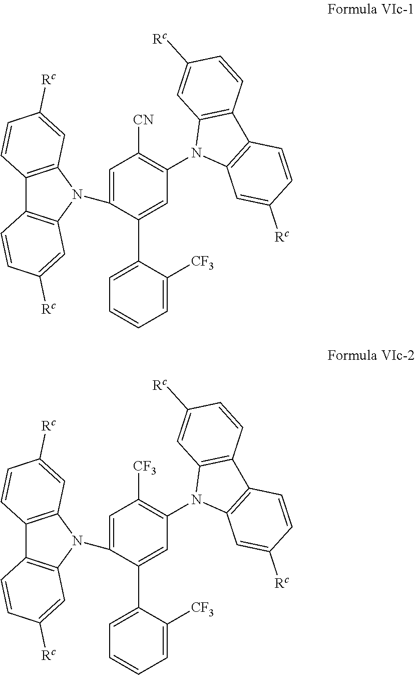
C1=C(N2C3=C(C4=C2C=C([Rc])C=C4)C=CC([Rc])=C3)C(C2=CC=CC=C2[CF3])=CC(N2C3=C(C4=C2C=C([Rc])C=C4)C=CC([Rc])=C3)=C1[CN].C1=C(N2C3=C(C4=C2C=C([Rc])C=C4)C=CC([Rc])=C3)C(C2=CC=CC=C2[CF3])=CC(N2C3=C(C4=C2C=C([Rc])C=C4)C=CC([Rc])=C3)=C1[CF3]
